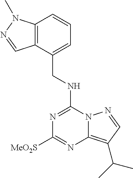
N(C1=NC([MeO2S])=NC2=C(C(C)C)C=NN12)CC1=CC=CC2=C1C=NN2C
